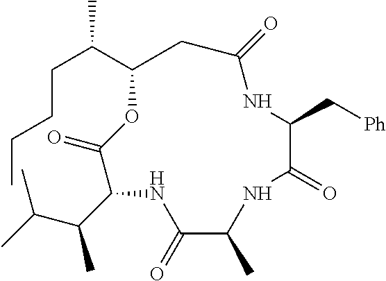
CC(C1OC(=O)C(C(C(C)C)C)NC(=O)C(C)NC(=O)C(C[Ph])NC(=O)C1)CCCC
